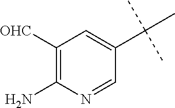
C1([OHC])=C(N)N=CC(C(C)(C)C)=C1
